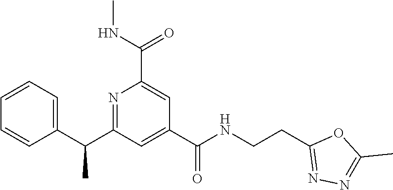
C1=CC=C(C(C2=NC(C(NC)=O)=CC(C(NCCC3=NN=C(C)O3)=O)=C2)C)C=C1
